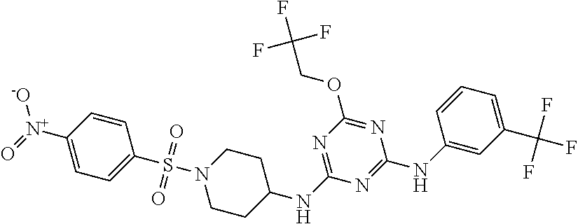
C1([N+](=O)[-O])=CC=C(S(=O)(=O)N2CCC(NC3=NC(OCC(F)(F)F)=NC(NC4=CC(C(F)(F)F)=CC=C4)=N3)CC2)C=C1
